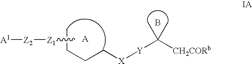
C(C[X][Y]C([CH2CORb])(C)C)CC.[A1][Z2][Z1]C.B
